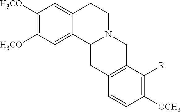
C1([H3CO])=C([H3CO])C=C2C(=C1)CCN1C2CC2=C(C1)C([R])=C([OCH3])C=C2
